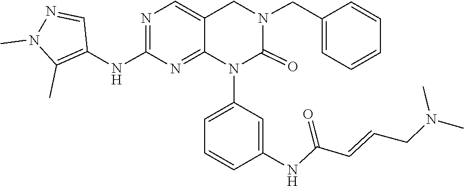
C(=CCN(C)C)C(NC1=CC(N2C(=O)N(CC3=CC=CC=C3)CC3=CN=C(NC4=C(C)N(C)N=C4)N=C23)=CC=C1)=O
